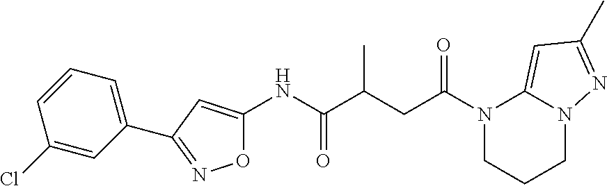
N(C(C(CC(N1CCCN2C1=CC(C)=N2)=O)C)=O)C1=CC(C2=CC=CC(Cl)=C2)=NO1
